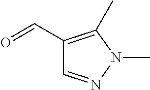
C1(C=O)=C(C)N(C)N=C1
